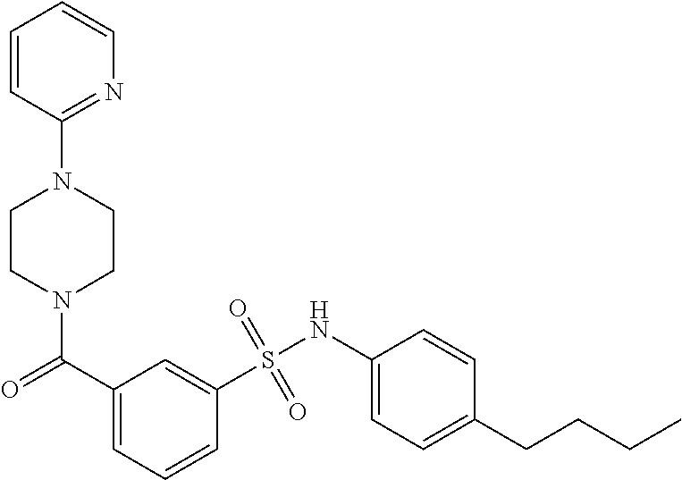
N1(C(=O)C2=CC=CC(S(NC3=CC=C(CCCC)C=C3)(=O)=O)=C2)CCN(C2=NC=CC=C2)CC1
